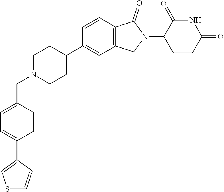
C1N(CC2=CC=C(C3=CSC=C3)C=C2)CCC(C2=CC3=C(C=C2)C(=O)N(C2CCC(=O)NC2=O)C3)C1
